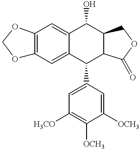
O1C2=C(OC1)C=C1C(=C2)C(C2=CC([H3CO])=C([OCH3])C([OCH3])=C2)C2C(C1O)COC2=O
